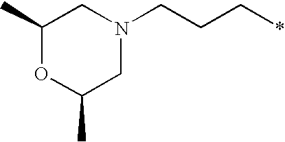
C1(C)OC(C)CN(CCC*)C1
